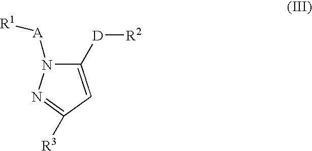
C1([D][R2])=CC([R3])=NN1[A][R1]
